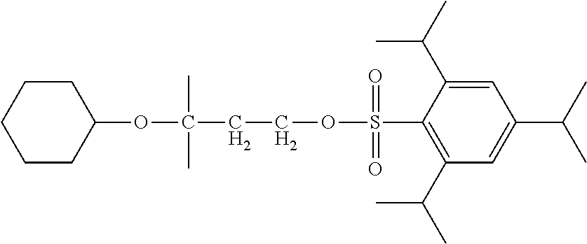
C1=C(C(C)C)C(S(OCCC(OC2CCCCC2)(C)C)(=O)=O)=C(C(C)C)C=C1C(C)C
